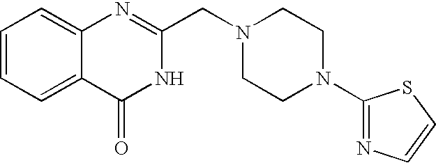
C1=CC=C2C(=C1)N=C(CN1CCN(C3=NC=CS3)CC1)NC2=O
